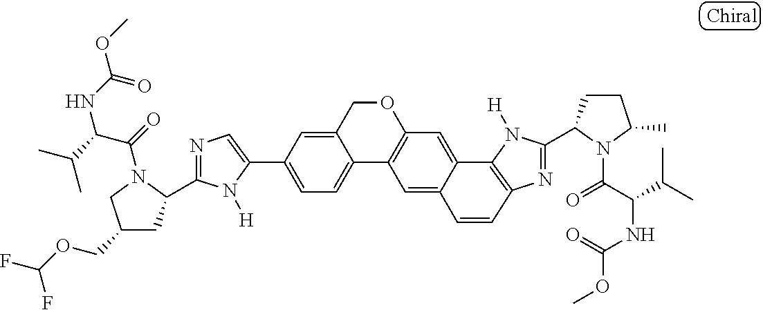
C1=C(C2=CC=C3C(=C2)COC2=C3C=C3C(=C2)C2=C(N=C(C4CCC(C)N4C(=O)C(C(C)C)NC(OC)=O)N2[H])C=C3)N([H])C(C2CC(COC(F)F)CN2C(=O)C(C(C)C)NC(=O)OC)=N1
